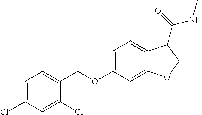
C1=C(Cl)C=C(Cl)C(COC2=CC=C3C(=C2)OCC3C(NC)=O)=C1
